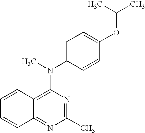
C12=C(N(C)C3=CC=C(OC(C)C)C=C3)N=C(C)N=C1C=CC=C2
